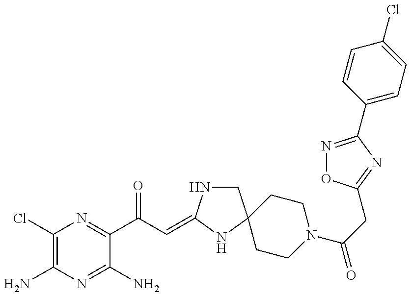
C1(Cl)=C(N)N=C(N)C(C(C=C2NCC3(N2)CCN(C(=O)CC2=NC(C4=CC=C(Cl)C=C4)=NO2)CC3)=O)=N1
